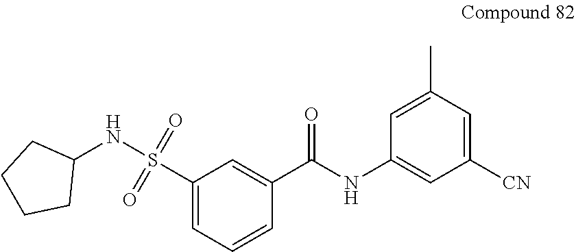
C1(C(NC2=CC([CN])=CC(C)=C2)=O)=CC(S(NC2CCCC2)(=O)=O)=CC=C1
